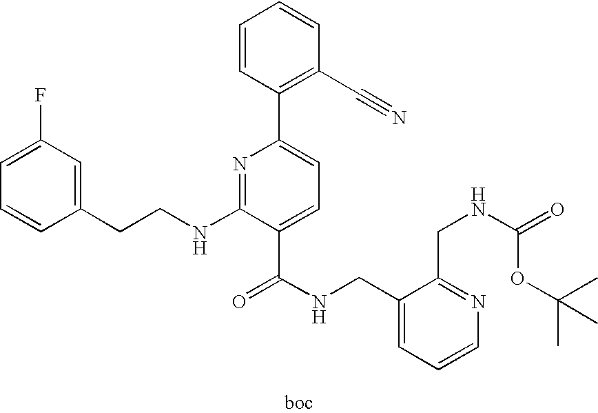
C1=CC(CCNC2=NC(C3=C(C#N)C=CC=C3)=CC=C2C(NCC2=CC=CN=C2CNC(OC(C)(C)C)=O)=O)=CC(F)=C1
